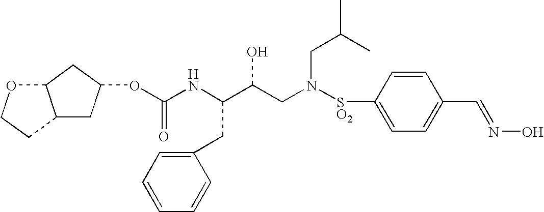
O(C(NC(C(CN([SO2]C1=CC=C(C=NO)C=C1)CC(C)C)O)CC1=CC=CC=C1)=O)C1CC2C(C1)OCC2
